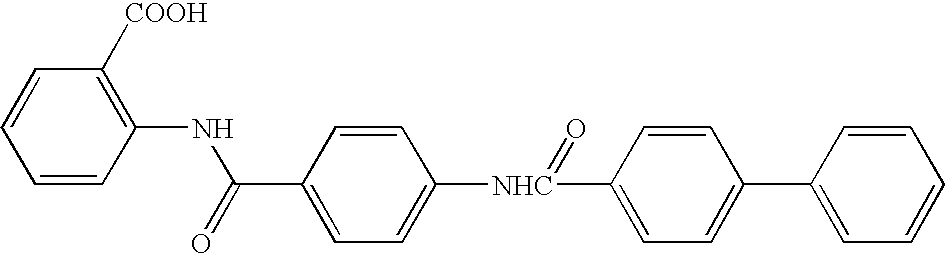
C1(C(NC2=C([COOH])C=CC=C2)=O)=CC=C([NHC](C2=CC=C(C3=CC=CC=C3)C=C2)=O)C=C1
